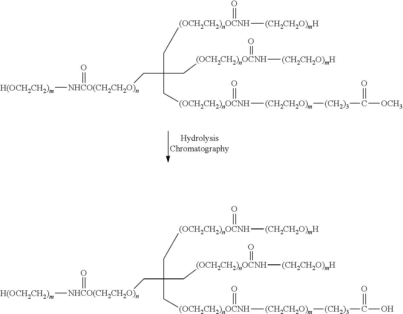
C(C[(OCH2CH2)nOCNH]([(CH2CH2O)mH])=O)(C[(OCH2CH2)nOCNH]([(CH2CH2O)m][(CH2)3]C(=O)O)=O)(C[(OCH2CH2)nOCNH]([(CH2CH2O)mH])=O)C[NHCO(CH2CH2O)n]([H(OCH2CH2)m])=O.C(C[(OCH2CH2)nOCNH]([(CH2CH2O)mH])=O)(C[(OCH2CH2)nOCNH]([(CH2CH2O)m][(CH2)3]C(=O)[OCH3])=O)(C[(OCH2CH2)nOCNH]([(CH2CH2O)mH])=O)C[NHCO(CH2CH2O)n]([H(OCH2CH2)m])=O
